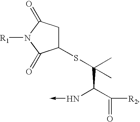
C1(SC(C(C([R2])=O)N->C)(C)C)CC(=O)N([R1])C1=O
